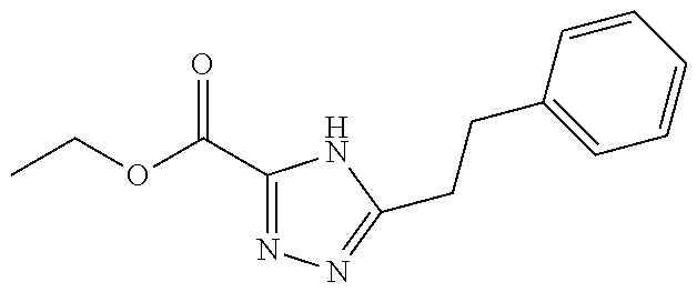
CCOC(C1=NN=C(CCC2=CC=CC=C2)N1)=O
